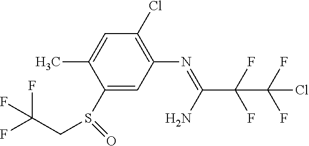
FC(F)(CS(C1=CC(N=C(N)C(F)(F)C(F)(F)Cl)=C(Cl)C=C1C)=O)F
